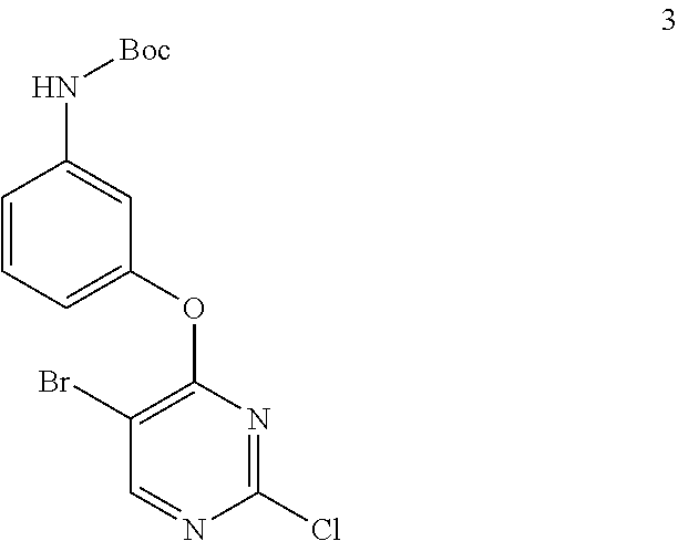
C1(Br)=C(OC2=CC=CC(N[Boc])=C2)N=C(Cl)N=C1
